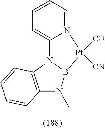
C1=CC=N2C(=C1)N1C3=C(N(C)B1[Pt]2([CN])[CO])C=CC=C3
